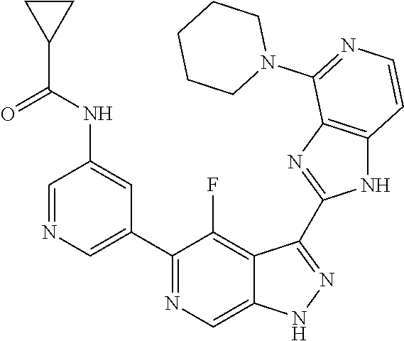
C1=NC=C(C2=NC=C3C(=C2F)C(C2=NC4=C(N2)C=CN=C4N2CCCCC2)=NN3)C=C1NC(C1CC1)=O
